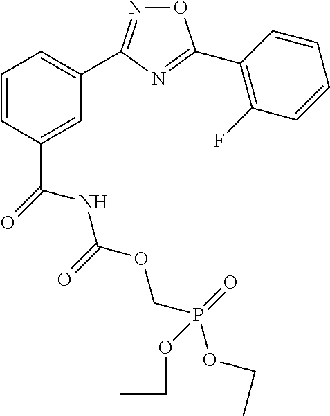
C1=C(C(NC(OCP(OCC)(=O)OCC)=O)=O)C=CC=C1C1=NOC(C2=C(F)C=CC=C2)=N1
